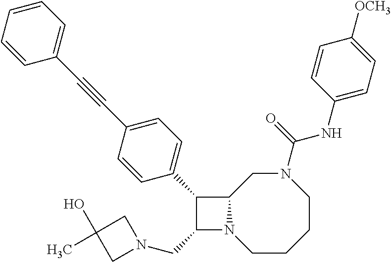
C1(CN2CC(C)(O)C2)N2C(C1C1=CC=C(C#CC3=CC=CC=C3)C=C1)CN(C(NC1=CC=C([OCH3])C=C1)=O)CCCC2
